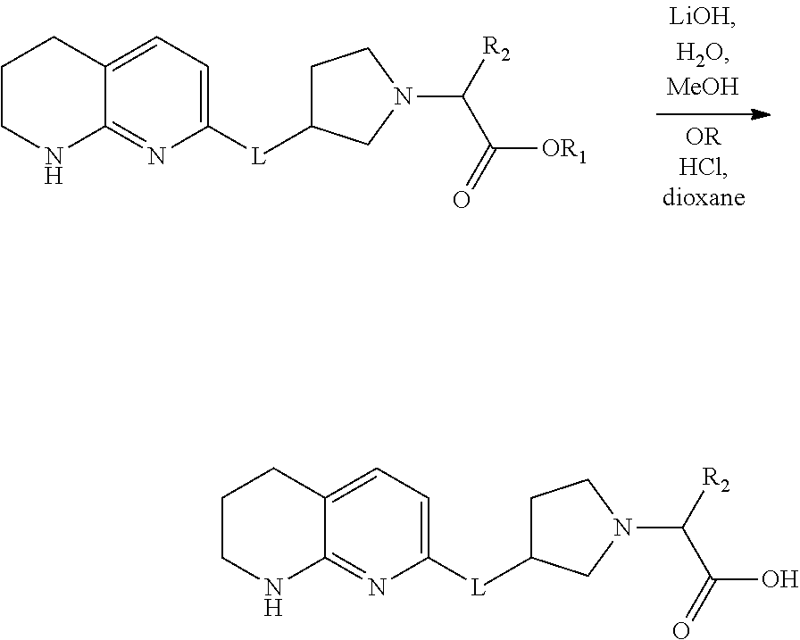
C1=C([L]C2CCN(C(C(=O)[OR1])[R2])C2)N=C2C(=C1)CCCN2.C1=C([L]C2CCN(C(C(=O)O)[R2])C2)N=C2C(=C1)CCCN2
